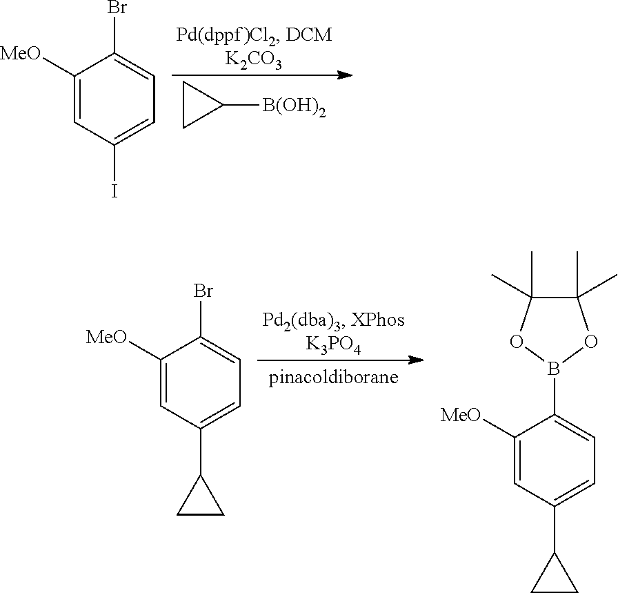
C1CC1[B(OH)2].C1([MeO])=CC(I)=CC=C1Br.C1([MeO])=CC(C2CC2)=CC=C1Br.C1([MeO])=CC(C2CC2)=CC=C1B1OC(C)(C)C(C)(C)O1
